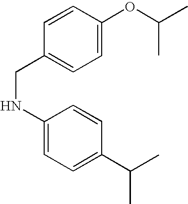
N(C1=CC=C(C(C)C)C=C1)CC1=CC=C(OC(C)C)C=C1
